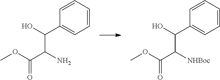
C1=CC=CC(C(O)C([NHBoc])C(OC)=O)=C1.C1=CC=CC(C(O)C(N)C(OC)=O)=C1
